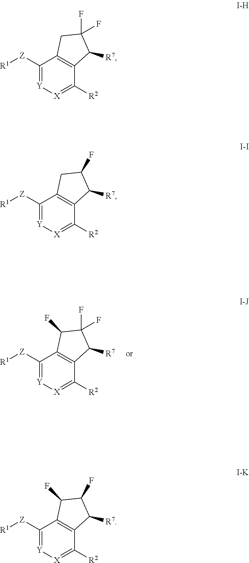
C1([Z][R1])=[Y][X]=C([R2])C2=C1CC(F)(F)C2[R7].C1([Z][R1])=[Y][X]=C([R2])C2=C1CC(F)C2[R7].C1([Z][R1])=[Y][X]=C([R2])C2=C1C(F)C(F)C2[R7].C1([Z][R1])=[Y][X]=C([R2])C2=C1C(F)C(F)(F)C2[R7]
